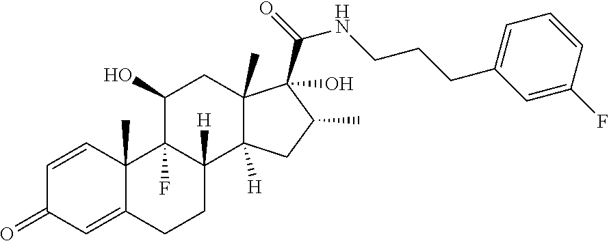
C1=CC2(C)C(=CC1=O)CCC1([H])C2(F)C(O)CC2(C)C1([H])CC(C)C2(C(NCCCC1=CC=CC(F)=C1)=O)O
